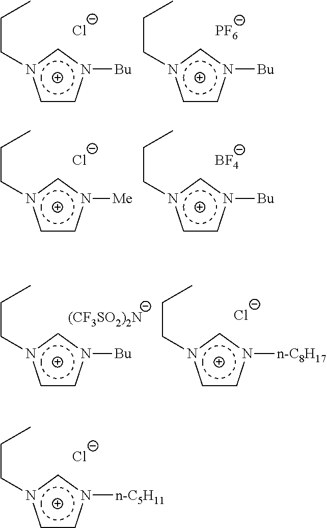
c1cn([Bu])cn1CCC.[Cl-].c1cn([Bu])cn1CCC.[PF6].c1cn([Me])cn1CCC.[Cl-].c1cn([Bu])cn1CCC.[BF4].c1cn([Bu])cn1CCC.[(CF3SO2)2N].c1cn([n-C8H17])cn1CCC.[Cl-].c1cn([n-C5H11])cn1CCC.[Cl-]
